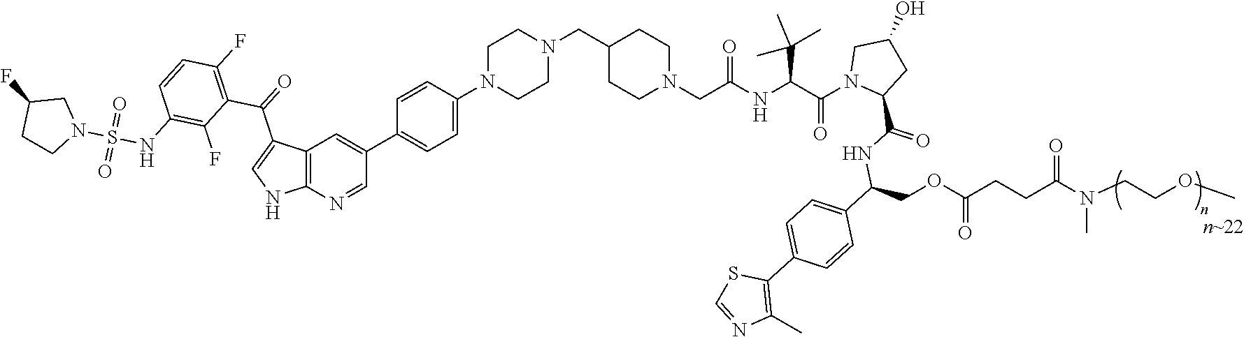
C12=C(N=CC(C3=CC=C(N4CCN(CC5CCN(CC(NC(C(N6C(C(NC(COC(CCC(N(CCOC)C)=O)=O)C7=CC=C(C8=C(C)N=CS8)C=C7)=O)CC(O)C6)=O)C(C)(C)C)=O)CC5)CC4)C=C3)=C1)NC=C2C(=O)C1=C(F)C=CC(NS(N2CC(F)CC2)(=O)=O)=C1F
